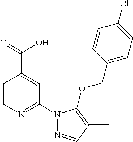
C1=CN=C(N2N=CC(C)=C2OCC2=CC=C(Cl)C=C2)C=C1C(=O)O
